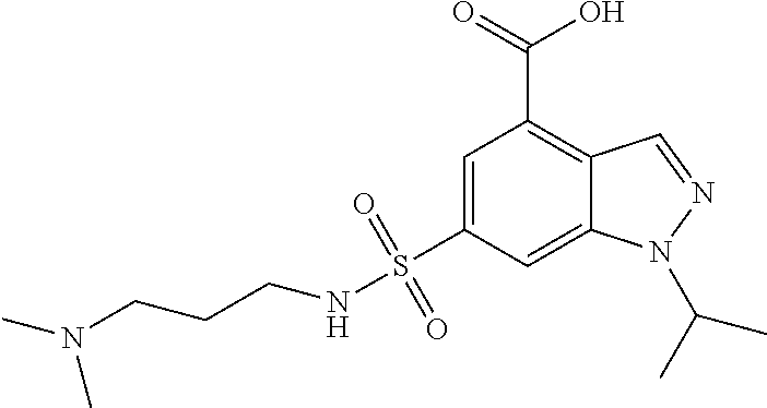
C1=C(S(=O)(=O)NCCCN(C)C)C=C2C(=C1C(O)=O)C=NN2C(C)C
